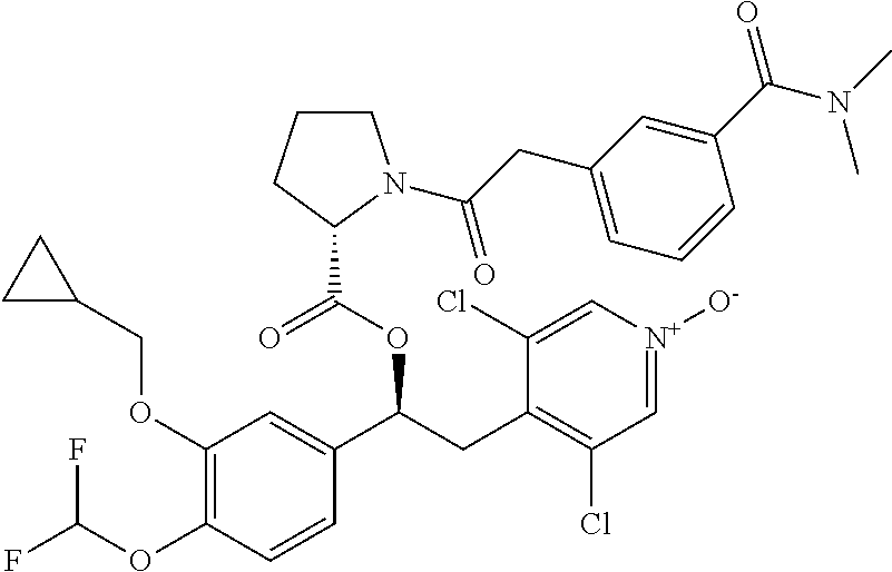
C1(OCC2CC2)=C(OC(F)F)C=CC(C(CC2=C(Cl)C=[N+]([O-])C=C2Cl)OC(C2N(C(CC3=CC=CC(C(=O)N(C)C)=C3)=O)CCC2)=O)=C1
